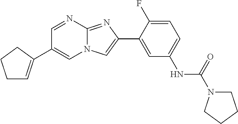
C1=NC2=NC(C3=CC(NC(=O)N4CCCC4)=CC=C3F)=CN2C=C1C1=CCCC1
